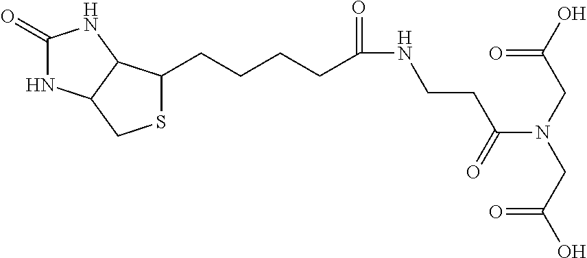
C1(=O)NC2C(N1)C(CCCCC(NCCC(N(CC(O)=O)CC(O)=O)=O)=O)SC2
